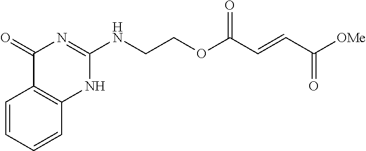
C(COC(C=CC([OMe])=O)=O)NC1=NC(=O)C2=C(N1)C=CC=C2
